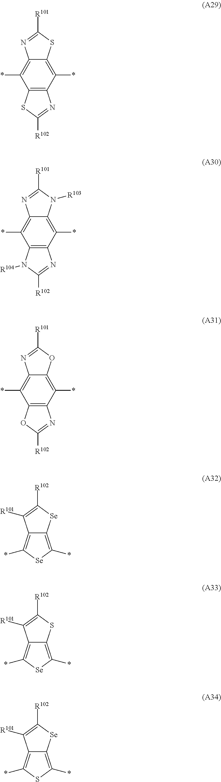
C12=C(C(*)=C3C(=C1*)N=C([R101])S3)N=C([R102])S2.C12=C(C(*)=C3C(=C1*)N=C([R101])N3[R103])N=C([R102])N2[R104].C12=C(C(*)=C3C(=C1*)N=C([R101])O3)N=C([R102])O2.C12=C(*)[Se]C(*)=C1[Se]C([R102])=C2[R101].C12=C(*)[Se]C(*)=C1SC([R102])=C2[R101].C12=C(*)SC(*)=C1[Se]C([R102])=C2[R101]
